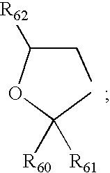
C(C(OC([R60])([R61])C)[R62])C
